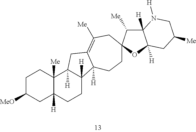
C1C([MeO])CC2([H])C([Me])(C1)C1([H])C([H])(CC2)C2([H])C(=C([Me])CC3(CC2)C([Me])C2([H])C([H])(O3)CC([Me])CN2[H])C1
